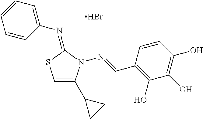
C1=CC=C(N=C2SC=C(C3CC3)N2N=CC2=C(O)C(O)=C(O)C=C2)C=C1.Br
